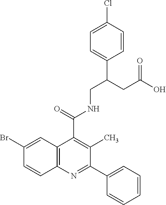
C1=CC2=C(C=C1Br)C(C(=O)NCC(CC(O)=O)C1=CC=C(Cl)C=C1)=C(C)C(C1=CC=CC=C1)=N2
